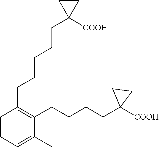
C1(CCCCCC2([COOH])CC2)=C(CCCCC2([COOH])CC2)C(C)=CC=C1
